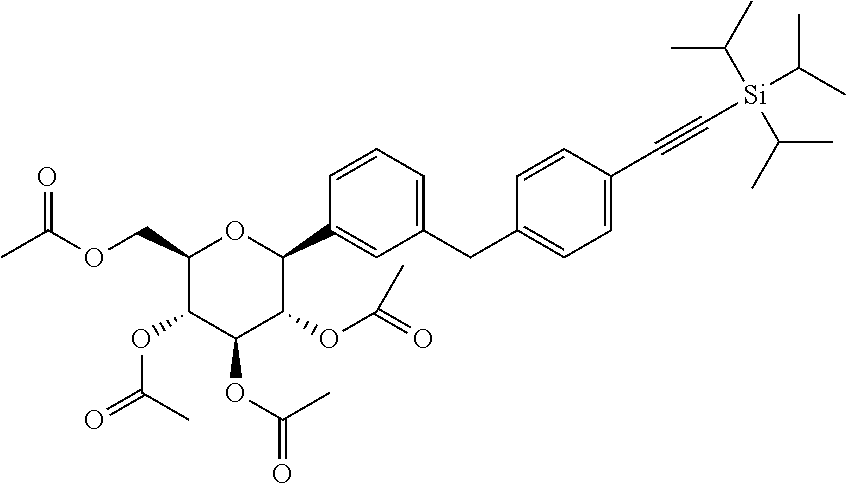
C1(COC(C)=O)C(OC(=O)C)C(OC(=O)C)C(OC(=O)C)C(C2=CC(CC3=CC=C(C#C[Si](C(C)C)(C(C)C)C(C)C)C=C3)=CC=C2)O1
